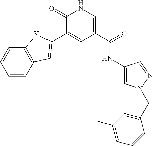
C1(=O)C(C2=CC3=C(C=CC=C3)N2)=CC(C(=O)NC2=CN(CC3=CC(C)=CC=C3)N=C2)=CN1
